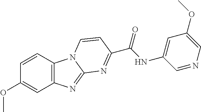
C12=C(C=CC(OC)=C1)N1C(=N2)N=C(C(NC2=CC(OC)=CN=C2)=O)C=C1
